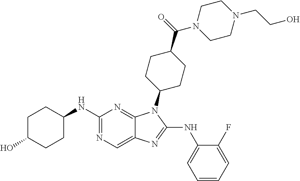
N1=C(NC2CCC(O)CC2)N=C2C(=C1)N=C(NC1=CC=CC=C1F)N2C1CCC(C(N2CCN(CCO)CC2)=O)CC1
